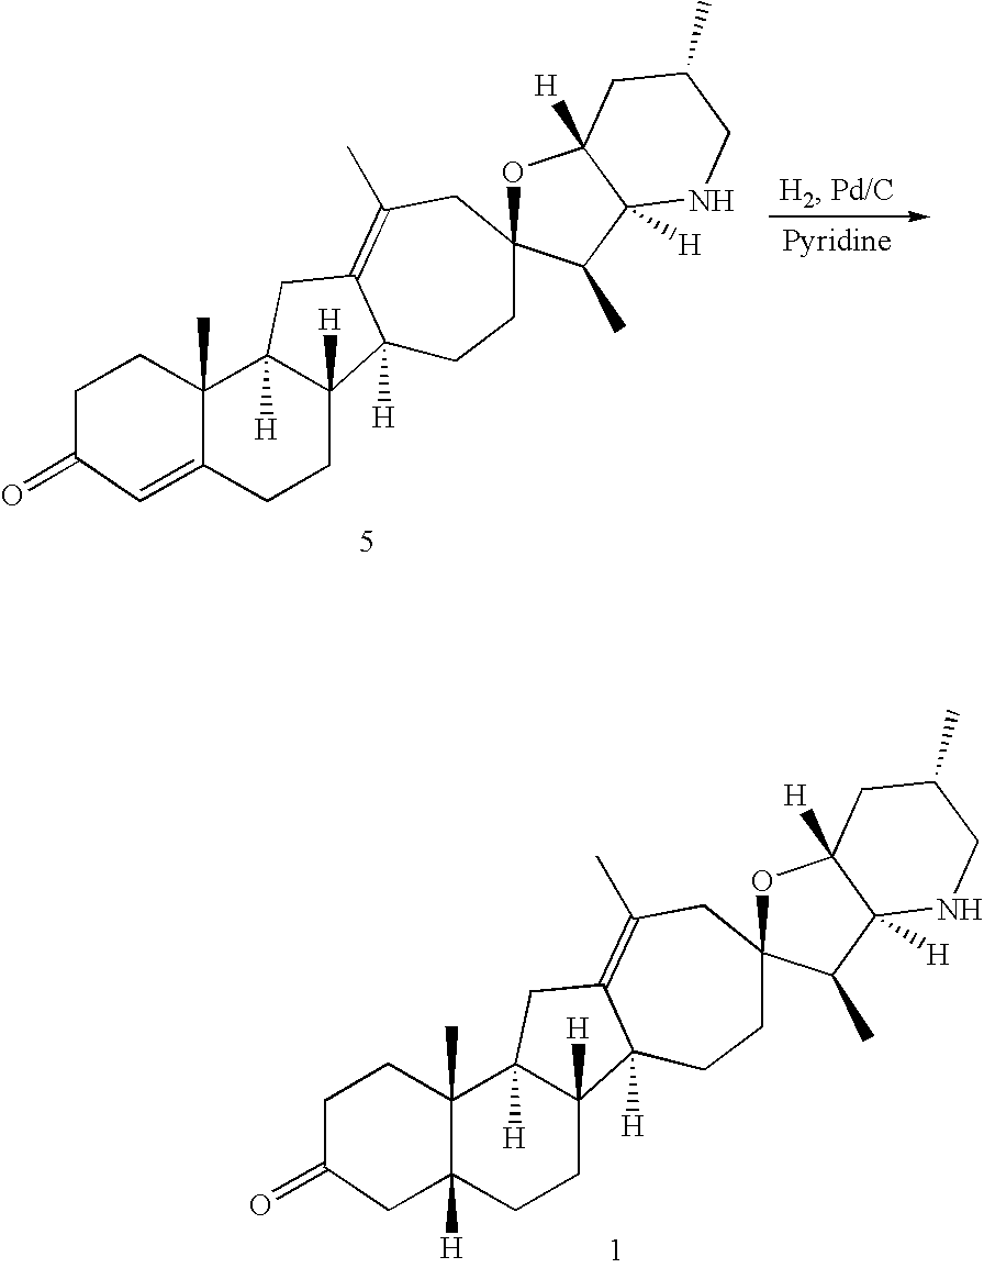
C1C(=O)C=C2C(C)(C1)C1([H])C([H])(CC2)C2([H])C(=C(C)CC3(CC2)OC2([H])C([H])(C3C)NCC(C)C2)C1.C1C(=O)CC2([H])C(C)(C1)C1([H])C([H])(CC2)C2([H])C(=C(C)CC3(CC2)OC2([H])C([H])(C3C)NCC(C)C2)C1
